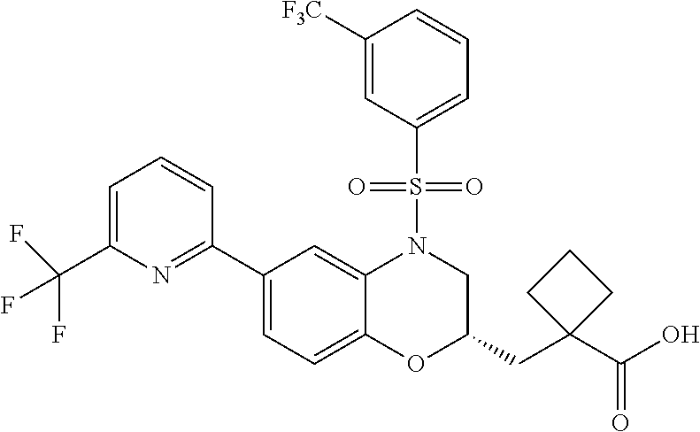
C1(C2=NC(C(F)(F)F)=CC=C2)=CC=C2C(=C1)N(S(C1=CC=CC([F3C])=C1)(=O)=O)CC(CC1(C(O)=O)CCC1)O2
